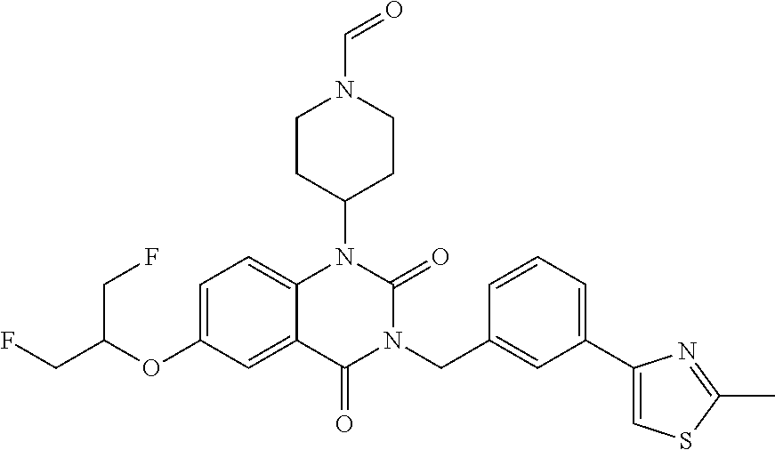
C1=C(OC(CF)CF)C=C2C(=C1)N(C1CCN(C=O)CC1)C(=O)N(CC1=CC(C3=CSC(C)=N3)=CC=C1)C2=O
